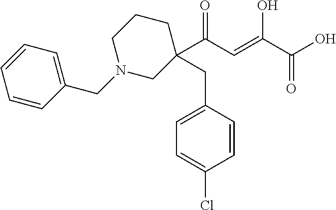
C1=CC(CN2CC(C(C=C(C(O)=O)O)=O)(CC3=CC=C(Cl)C=C3)CCC2)=CC=C1
